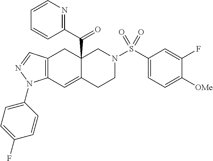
C12=C(C=C3C(C(C4=NC=CC=C4)=O)(C1)CN(S(C1=CC=C([OMe])C(F)=C1)(=O)=O)CC3)N(C1=CC=C(F)C=C1)N=C2
